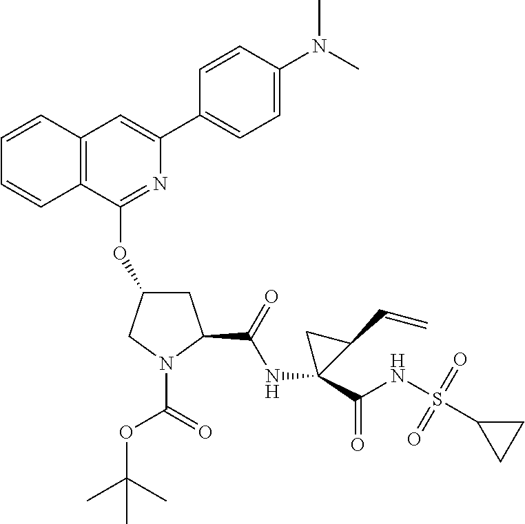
C12=C(C(OC3CC(C(=O)NC4(C(NS(C5CC5)(=O)=O)=O)CC4C=C)N(C(=O)OC(C)(C)C)C3)=NC(C3=CC=C(N(C)C)C=C3)=C1)C=CC=C2
